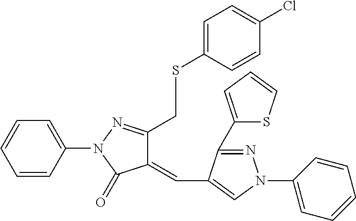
C1=CC(N2C(=O)C(=CC3=CN(C4=CC=CC=C4)N=C3C3=CC=CS3)C(CSC3=CC=C(Cl)C=C3)=N2)=CC=C1
